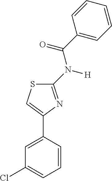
C1=C(C2=CSC(N(C(C3=CC=CC=C3)=O)[H])=N2)C=CC=C1Cl
